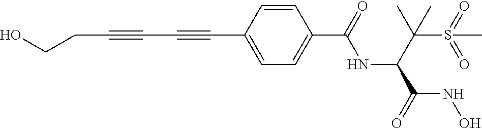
C(C#CC#CC1=CC=C(C(=O)NC(C(S(=O)(=O)C)(C)C)C(=O)NO)C=C1)CO
